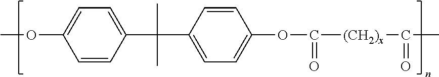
COC1=CC=C(C(C2=CC=C(OC(=O)[(CH2)x]C(C)=O)C=C2)(C)C)C=C1
